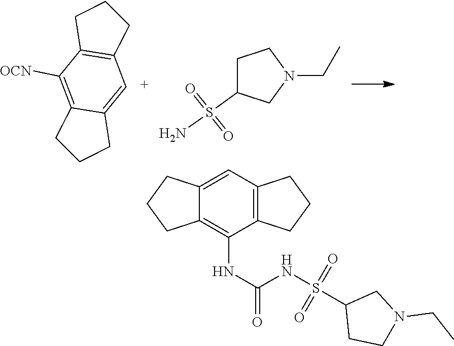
C12=C([OCN])C3=C(C=C1CCC2)CCC3.C1C(S(N)(=O)=O)CN(CC)C1.C12=CC3=C(C(NC(NS(C4CCN(CC)C4)(=O)=O)=O)=C1CCC2)CCC3
